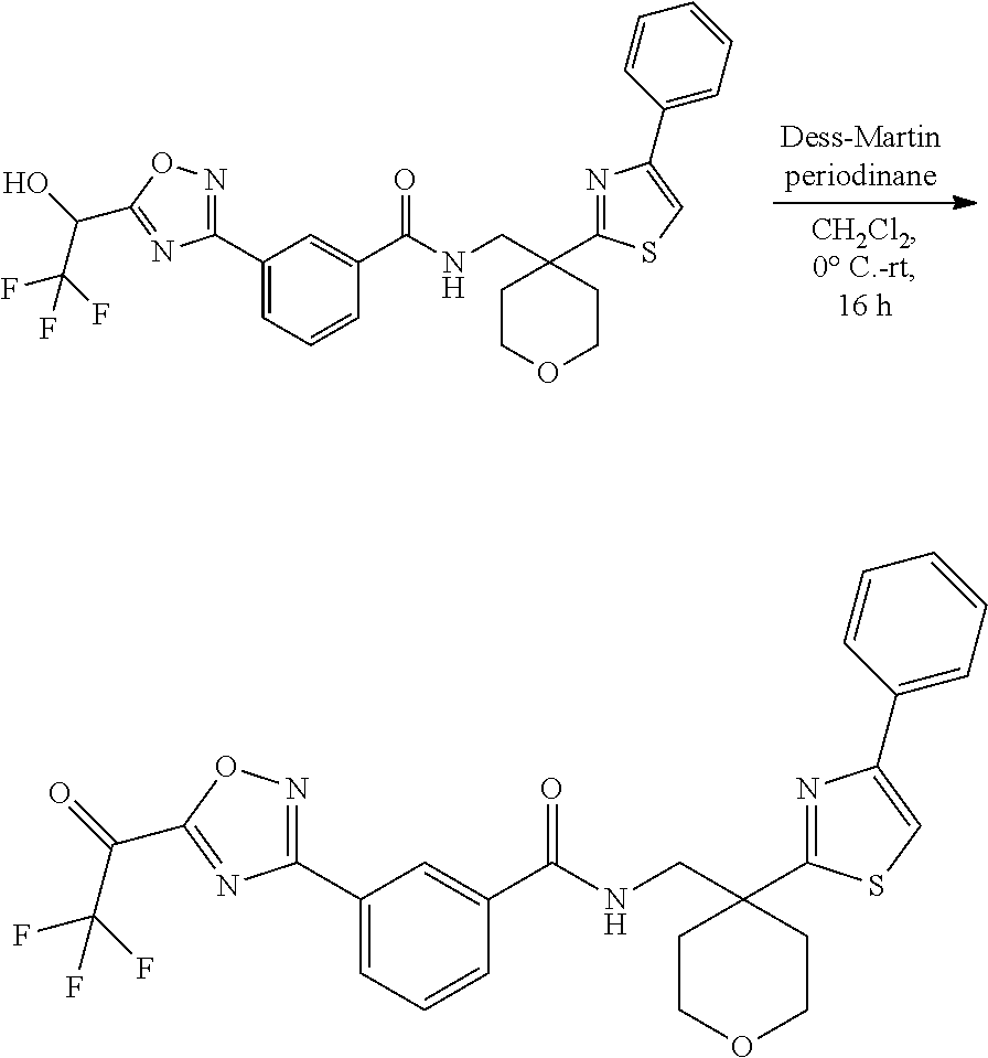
C1(C2=NOC(C(O)C(F)(F)F)=N2)=CC=CC(C(=O)NCC2(C3=NC(C4=CC=CC=C4)=CS3)CCOCC2)=C1.C1(C2=NOC(C(=O)C(F)(F)F)=N2)=CC=CC(C(=O)NCC2(C3=NC(C4=CC=CC=C4)=CS3)CCOCC2)=C1
